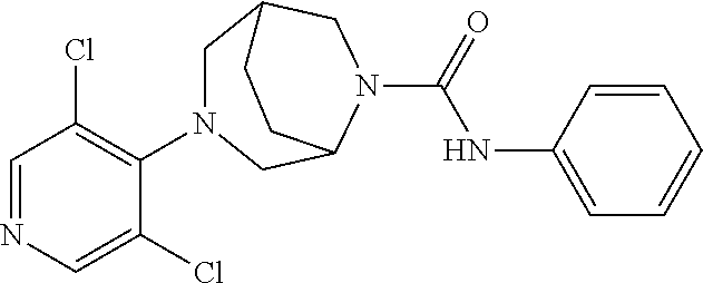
C1=NC=C(Cl)C(N2CC3CN(C(=O)NC4=CC=CC=C4)C(C2)CC3)=C1Cl
